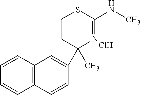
C1=CC=CC2=C1C=C(C1(C)N=C(NC)SCC1)C=C2.Cl
